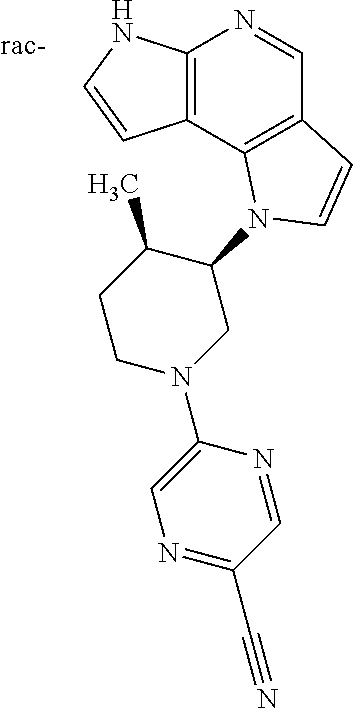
C12=C(C3=C(C=N1)C=CN3C1C(C)CCN(C3=CN=C(C#N)C=N3)C1)C=CN2
